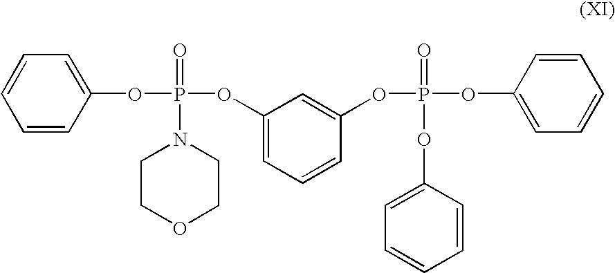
C1=CC(OP(=O)(OC2=CC=CC(OP(=O)(OC3=CC=CC=C3)OC3=CC=CC=C3)=C2)N2CCOCC2)=CC=C1
